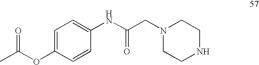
C1=C(OC(C)=O)C=CC(NC(CN2CCNCC2)=O)=C1
